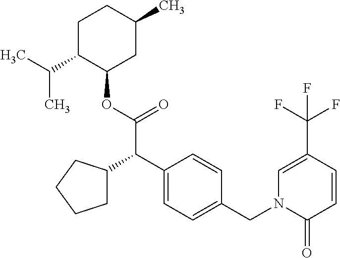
C1(C(C2CCCC2)C(OC2CC(C)CCC2C(C)C)=O)=CC=C(CN2C(=O)C=CC(C(F)(F)F)=C2)C=C1
